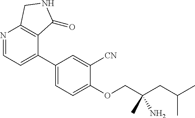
C1(C2=CC=NC3=C2C(=O)NC3)=CC=C(OCC(CC(C)C)(N)C)C([CN])=C1
